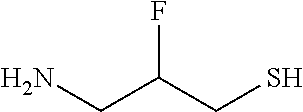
NCC(CS)F
